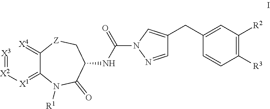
[X3]=[X2][X1]=C1C(=[X4])[Z]CC(NC(=O)N2N=CC(CC3=CC([R2])=C([R3])C=C3)=C2)C(=O)N1[R1]
